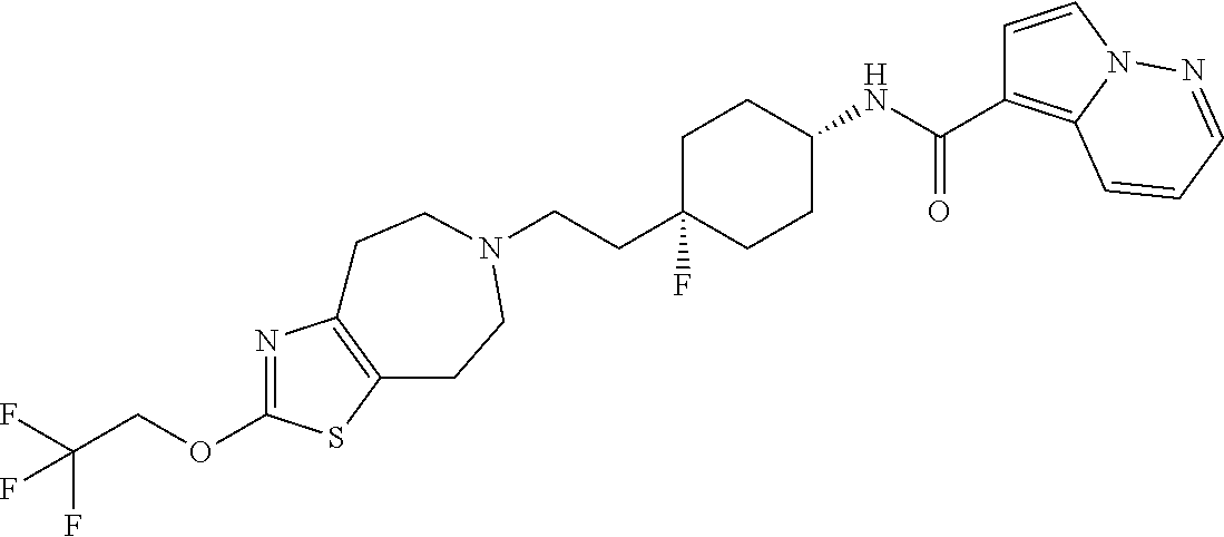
C(CC1(F)CCC(NC(=O)C2=C3N(C=C2)N=CC=C3)CC1)N1CCC2=C(N=C(OCC(F)(F)F)S2)CC1
